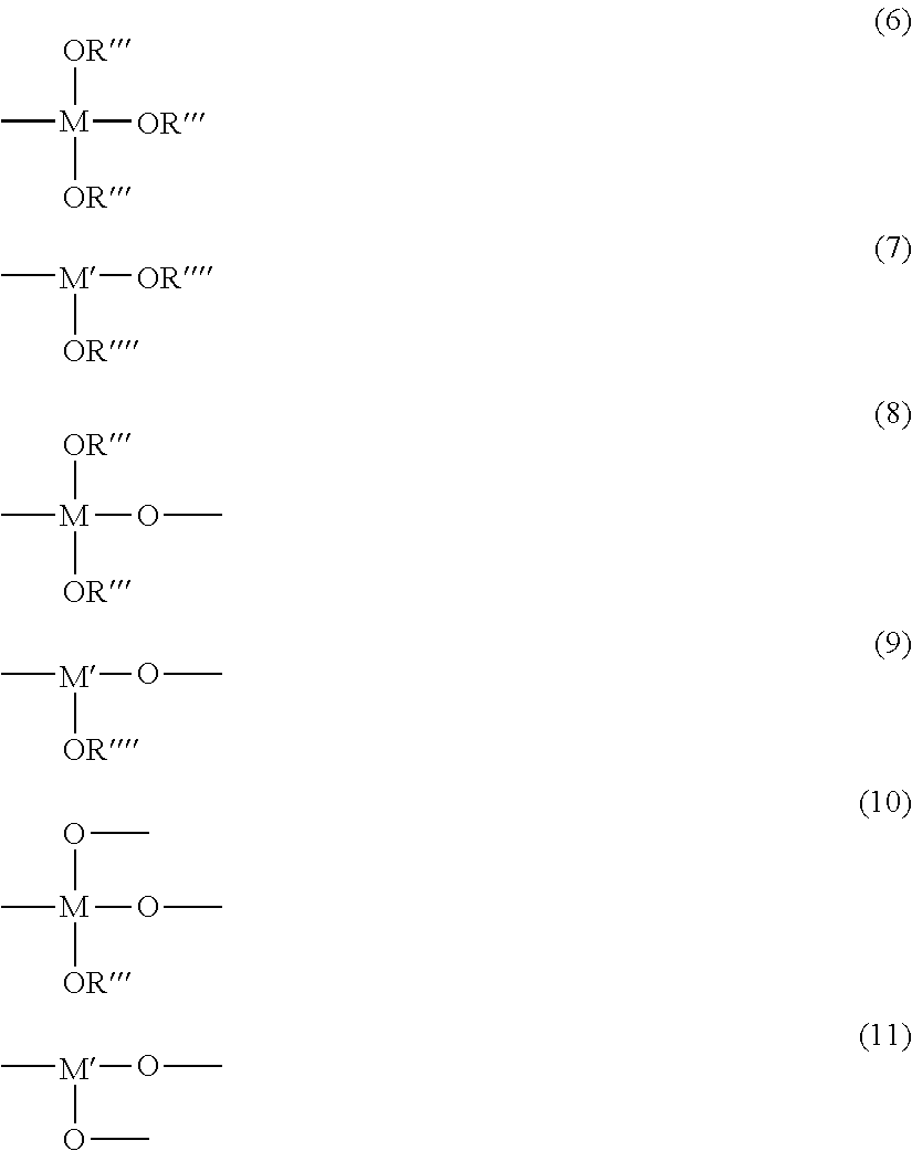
C[M]([OR])([OR])[OR].C[M]([OR])[OR].C[M]([OR])([OR])OC.C[M](OC)[OR].C[M](OC)([OR])OC.C[M](OC)OC
